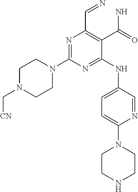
N1=C(N2CCN(C[CN])CC2)N=C(NC2=CC=C(N3CCNCC3)N=C2)C(C(N)=O)=C1C=N
